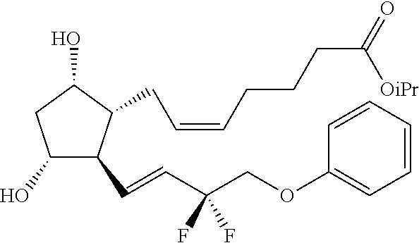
C1(O)C(C=CC(COC2=CC=CC=C2)(F)F)C(CC=CCCCC([OiPr])=O)C(O)C1
